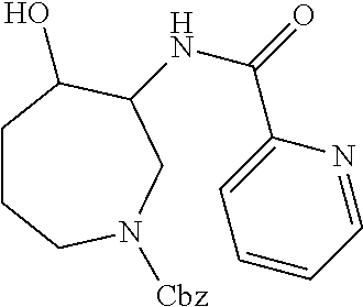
C1CCN([Cbz])CC(NC(=O)C2=CC=CC=N2)C1O
